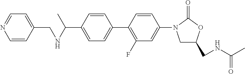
C1=CC(C(NCC2=CC=NC=C2)C)=CC=C1C1=C(F)C=C(N2CC(CNC(C)=O)OC2=O)C=C1
